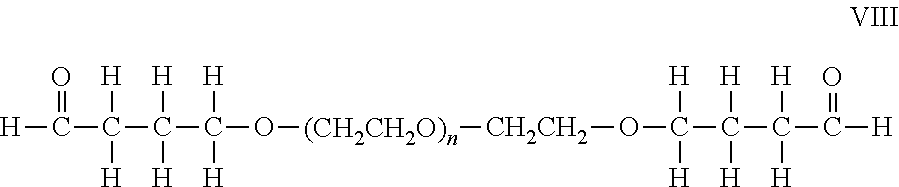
[H]C(=O)C([H])([H])C([H])([H])C([H])([H])O[(CH2CH2O)n][CH2CH2]OC(C(C(C([H])=O)([H])[H])([H])[H])([H])[H]
